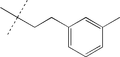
C(CCC1=CC=CC(C)=C1)(C)(C)C
